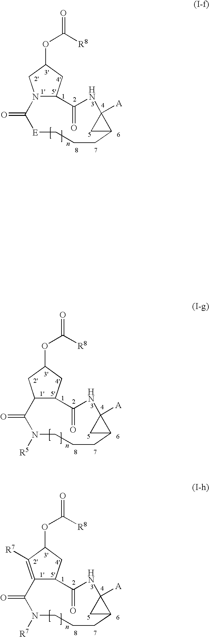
N12C(CC(OC(=O)[R8])C1)C(=O)NC1([A])C(CCC[E]C2=O)C1.C12C(CC(OC(=O)[R8])C1)C(=O)NC1([A])C(CCCN([R5])C2=O)C1.C12=C([R7])C(OC(=O)[R8])CC1C(=O)NC1([A])C(CCCN([R7])C2=O)C1
